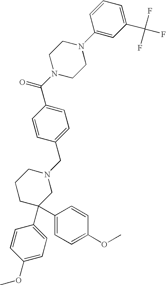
C1=C(C(N2CCN(C3=CC(C(F)(F)F)=CC=C3)CC2)=O)C=CC(CN2CCCC(C3=CC=C(OC)C=C3)(C3=CC=C(OC)C=C3)C2)=C1
